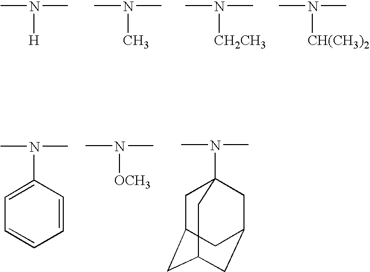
CN(C)[H].CN(C)C.CN(C)[CH2CH3].CN(C)[CH(CH3)2].C1(N(C)C)=CC=CC=C1.CN(C)[OCH3].C1C2CC3CC(CC1(N(C)C)C3)C2
